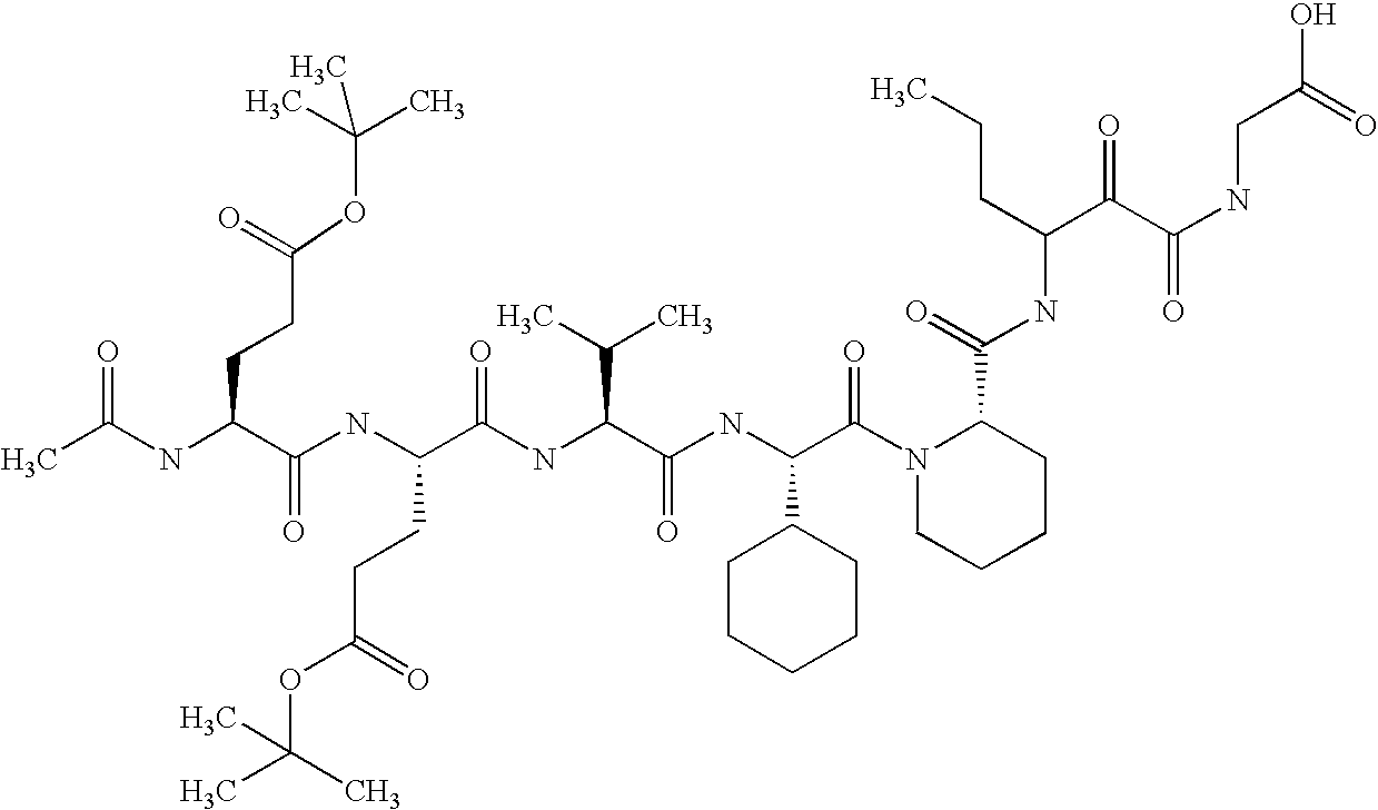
CC(NC(C(NC(C(NC(C(C)C)C(=O)NC(C1CCCCC1)C(=O)N1CCCCC1C(=O)NC(CCC)C(C(NCC(O)=O)=O)=O)=O)CCC(=O)OC(C)(C)C)=O)CCC(OC(C)(C)C)=O)=O
